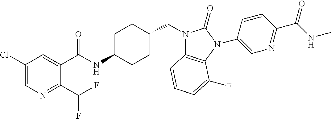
C1(Cl)=CN=C(C(F)F)C(C(NC2CCC(CN3C4=C(N(C5=CN=C(C(NC)=O)C=C5)C3=O)C(F)=CC=C4)CC2)=O)=C1
